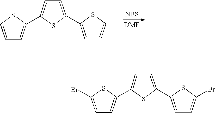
[NBS].C1=CSC(C2=CC=C(C3=CC=CS3)S2)=C1.C1=C(Br)SC(C2=CC=C(C3=CC=C(Br)S3)S2)=C1
